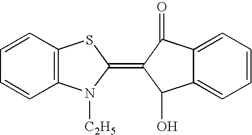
C12=CC=CC=C1C(=O)C(=C1SC3=C(N1[C2H5])C=CC=C3)C2O
